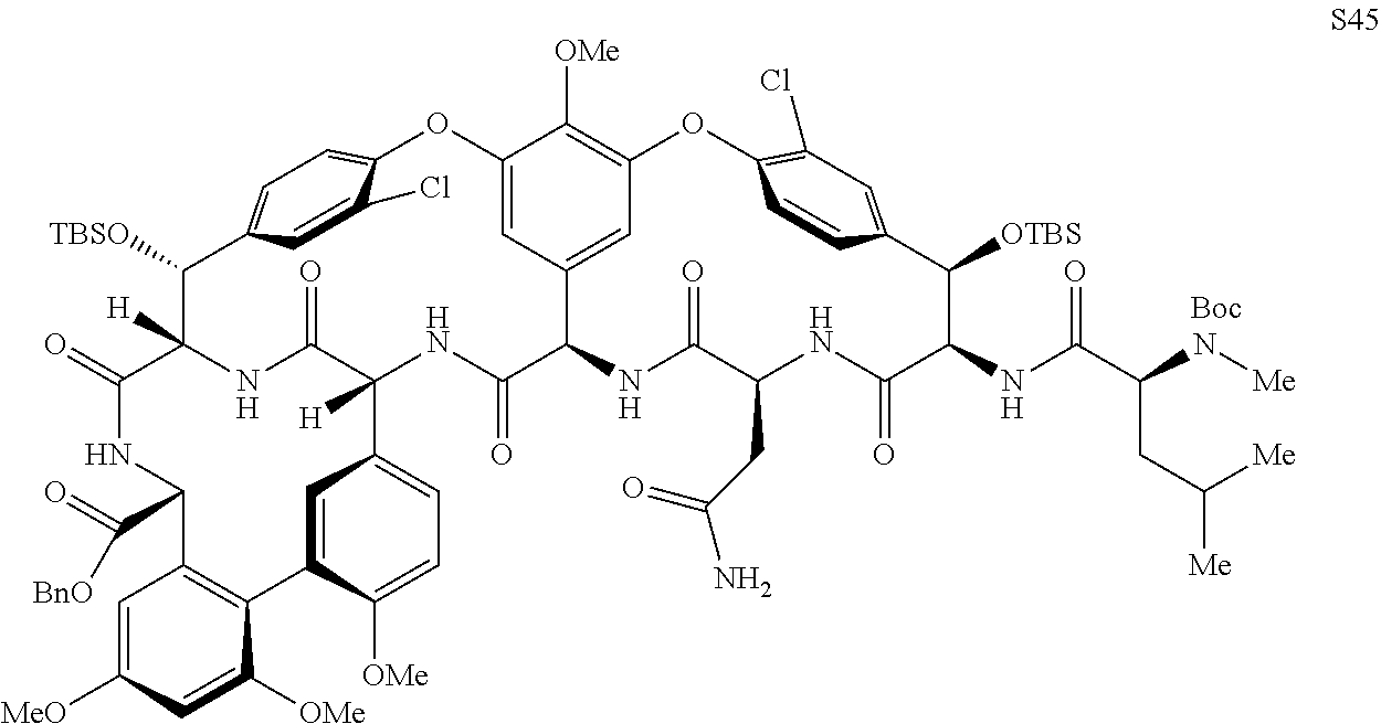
C1=C([MeO])C=C([OMe])C2=C1C(C([BnO])=O)NC(=O)C1([H])C([TBSO])C3=CC=C(OC4=CC5=CC(=C4[OMe])OC4=C(Cl)C=C(C([OTBS])C(NC(C(N[Me])CC([Me])[Me])=O)C(=O)NC(CC(N)=O)C(=O)NC5C(=O)NC([H])(C5=CC=C([OMe])C2=C5)C(=O)N1)C=C4)C(Cl)=C3
